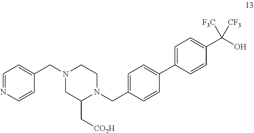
N1(CC2=CC=NC=C2)CC(C[CO2H])N(CC2=CC=C(C3=CC=C(C(O)([F3C])[CF3])C=C3)C=C2)CC1
